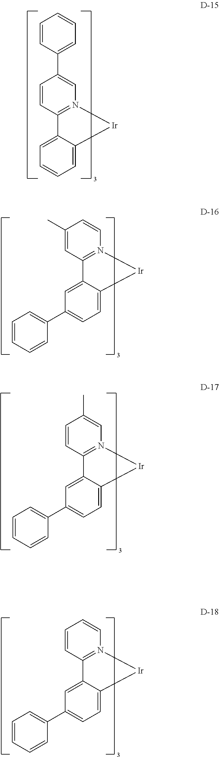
C1=C2C(=CC=C1)[Ir]N1=C2C=CC(C2=CC=CC=C2)=C1.C1=C2C(=CC=C1C1=CC=CC=C1)[Ir]N1=C2C=C(C)C=C1.C1=C2C(=CC=C1C1=CC=CC=C1)[Ir]N1=C2C=CC(C)=C1.C1=C2C(=CC=C1C1=CC=CC=C1)[Ir]N1=C2C=CC=C1
